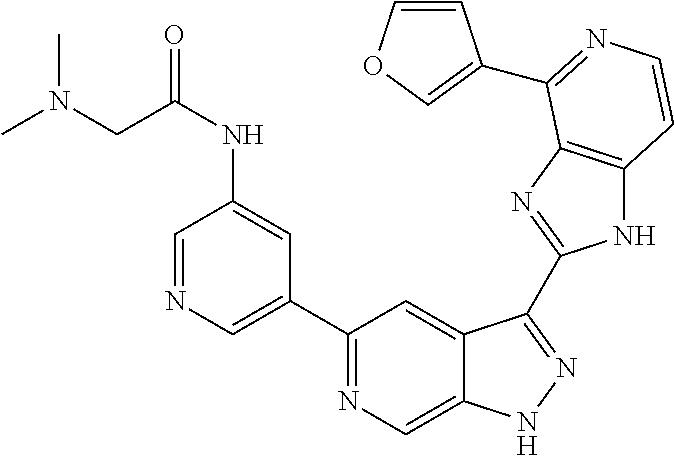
C1(C2=CN=CC(NC(CN(C)C)=O)=C2)=NC=C2C(=C1)C(C1=NC3=C(N1)C=CN=C3C1=COC=C1)=NN2
